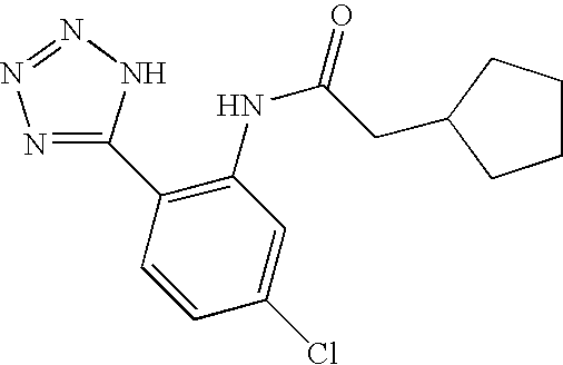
C1(C2=C(NC(=O)CC3CCCC3)C=C(Cl)C=C2)=NN=NN1
